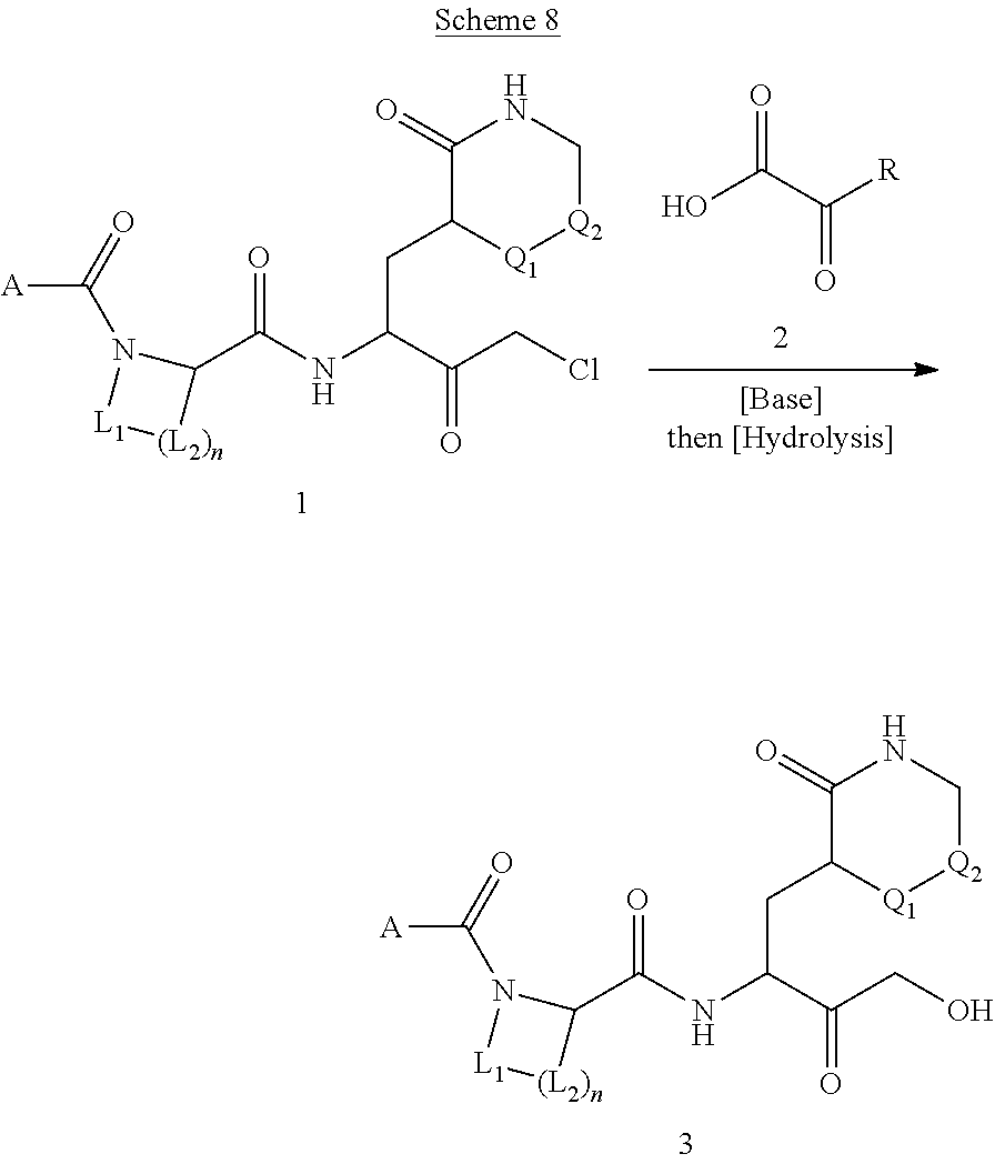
C1(=O)C(CC(NC(C2N(C(=O)[A])[L1][(L2)n]2)=O)C(CCl)=O)[Q1][Q2]CN1.O=C(C([R])=O)O.C1(=O)C(CC(NC(C2N(C(=O)[A])[L1][(L2)n]2)=O)C(CO)=O)[Q1][Q2]CN1
